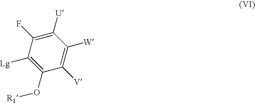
C1([V])=C([W])C([U])=C(F)C([Lg])=C1O[R1]
